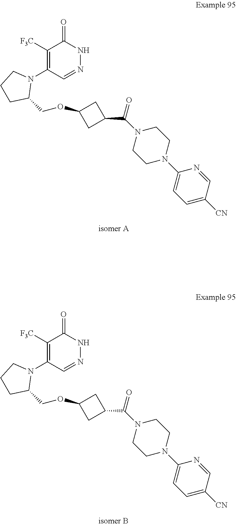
C1([F3C])=C(N2CCCC2COC2CC(C(=O)N3CCN(C4=CC=C([CN])C=N4)CC3)C2)C=NNC1=O.C1([F3C])=C(N2CCCC2COC2CC(C(=O)N3CCN(C4=CC=C([CN])C=N4)CC3)C2)C=NNC1=O
